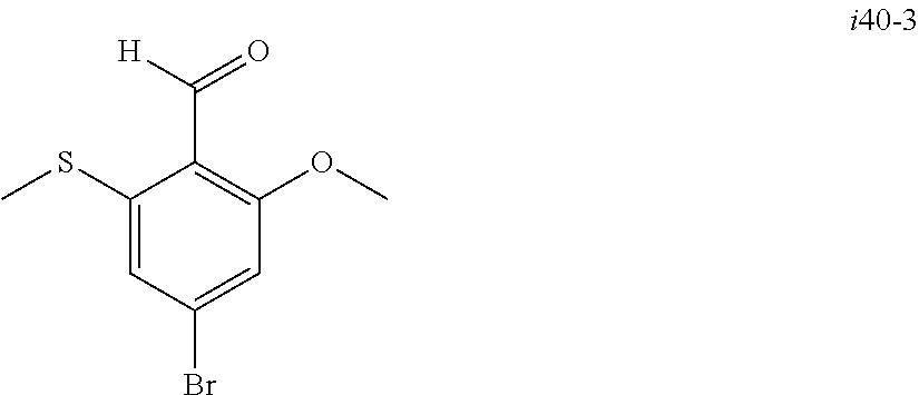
C1(SC)=CC(Br)=CC(OC)=C1C([H])=O
